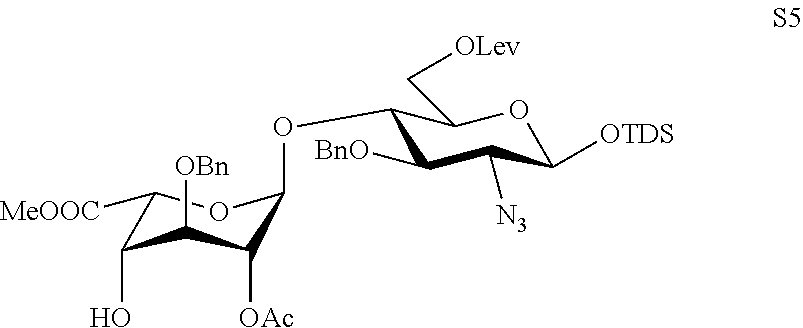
C1([MeOOC])C(O)C([OBn])C([OAc])C(OC2C([BnO])C([N3])C([OTDS])OC2C[OLev])O1
